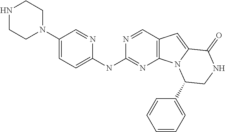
N1CCN(C2=CC=C(NC3=NC4=C(C=N3)C=C3N4C(C4=CC=CC=C4)CNC3=O)N=C2)CC1
